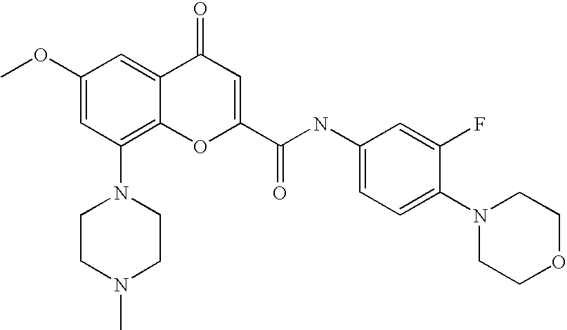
C1CN(C)CCN1C1=C2C(=CC(OC)=C1)C(=O)C=C(C(=O)NC1=CC=C(N3CCOCC3)C(F)=C1)O2
